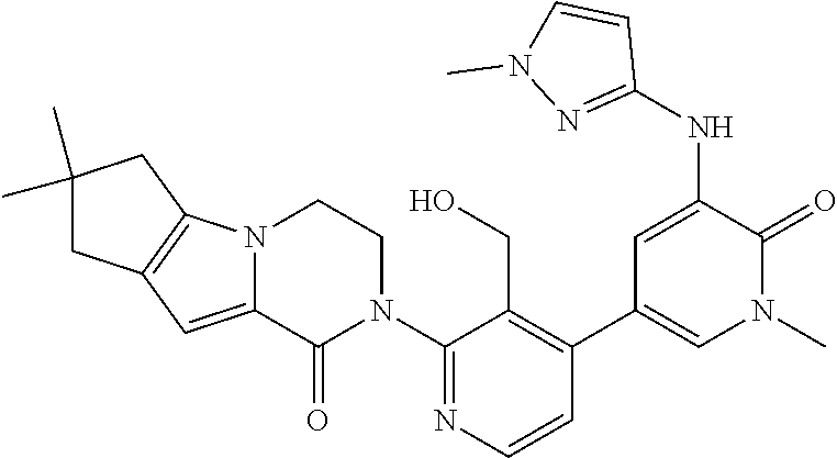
C1(N2CCN3C(=CC4=C3CC(C)(C)C4)C2=O)=NC=CC(C2=CN(C)C(=O)C(NC3=NN(C)C=C3)=C2)=C1CO
